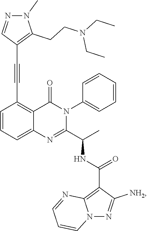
C1=CC=C2C(=C1C#CC1=C(CCN(CC)CC)N(C)N=C1)C(=O)N(C1=CC=CC=C1)C(C(C)NC(=O)C1=C3N(N=C1[NH2])C=CC=N3)=N2
